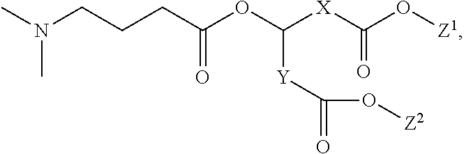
CN(CCCC(OC([X]C(O[Z1])=O)[Y]C(=O)O[Z2])=O)C
